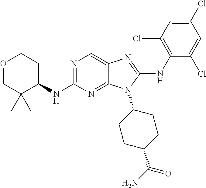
N1=C(NC2CCOCC2(C)C)N=C2C(=C1)N=C(NC1=C(Cl)C=C(Cl)C=C1Cl)N2C1CCC(C(N)=O)CC1
